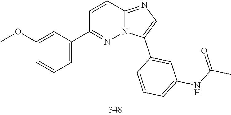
C1(C2=CC=CC(OC)=C2)=NN2C(=NC=C2C2=CC(NC(=O)C)=CC=C2)C=C1
